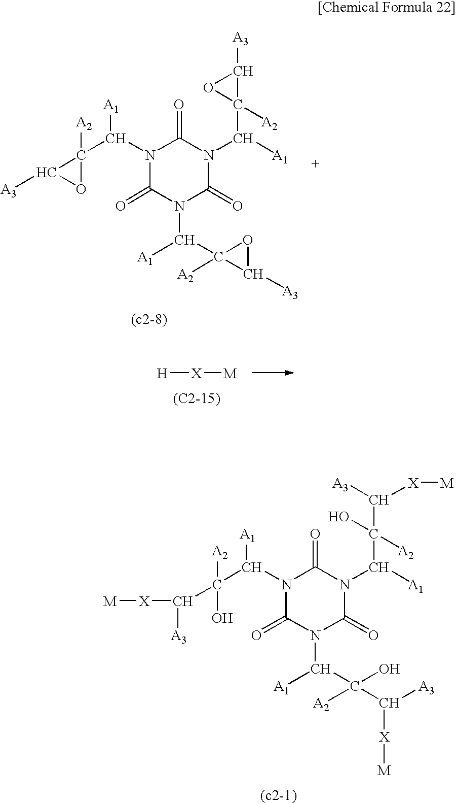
N1(C(C2([A2])C([A3])O2)[A1])C(=O)N(C([A1])C2([A2])C([A3])O2)C(=O)N(C([A1])C2([A2])C([A3])O2)C1=O.[H][X][M].N1(C(C(C([X][M])[A3])(O)[A2])[A1])C(=O)N(C([A1])C(O)([A2])C([A3])[X][M])C(=O)N(C([A1])C(C([A3])[X][M])(O)[A2])C1=O
